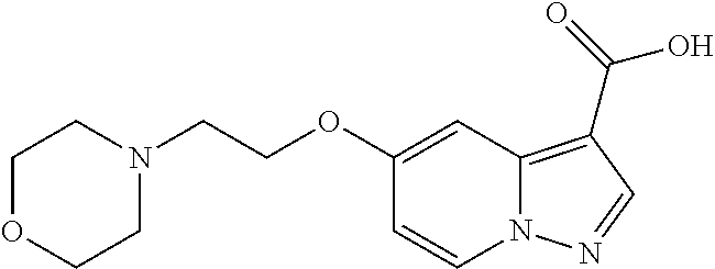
C12=C(C(=O)O)C=NN1C=CC(OCCN1CCOCC1)=C2
